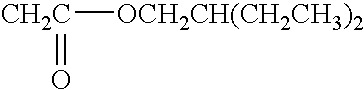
[OCH2CH(CH2CH3)2][CH2C]=O
